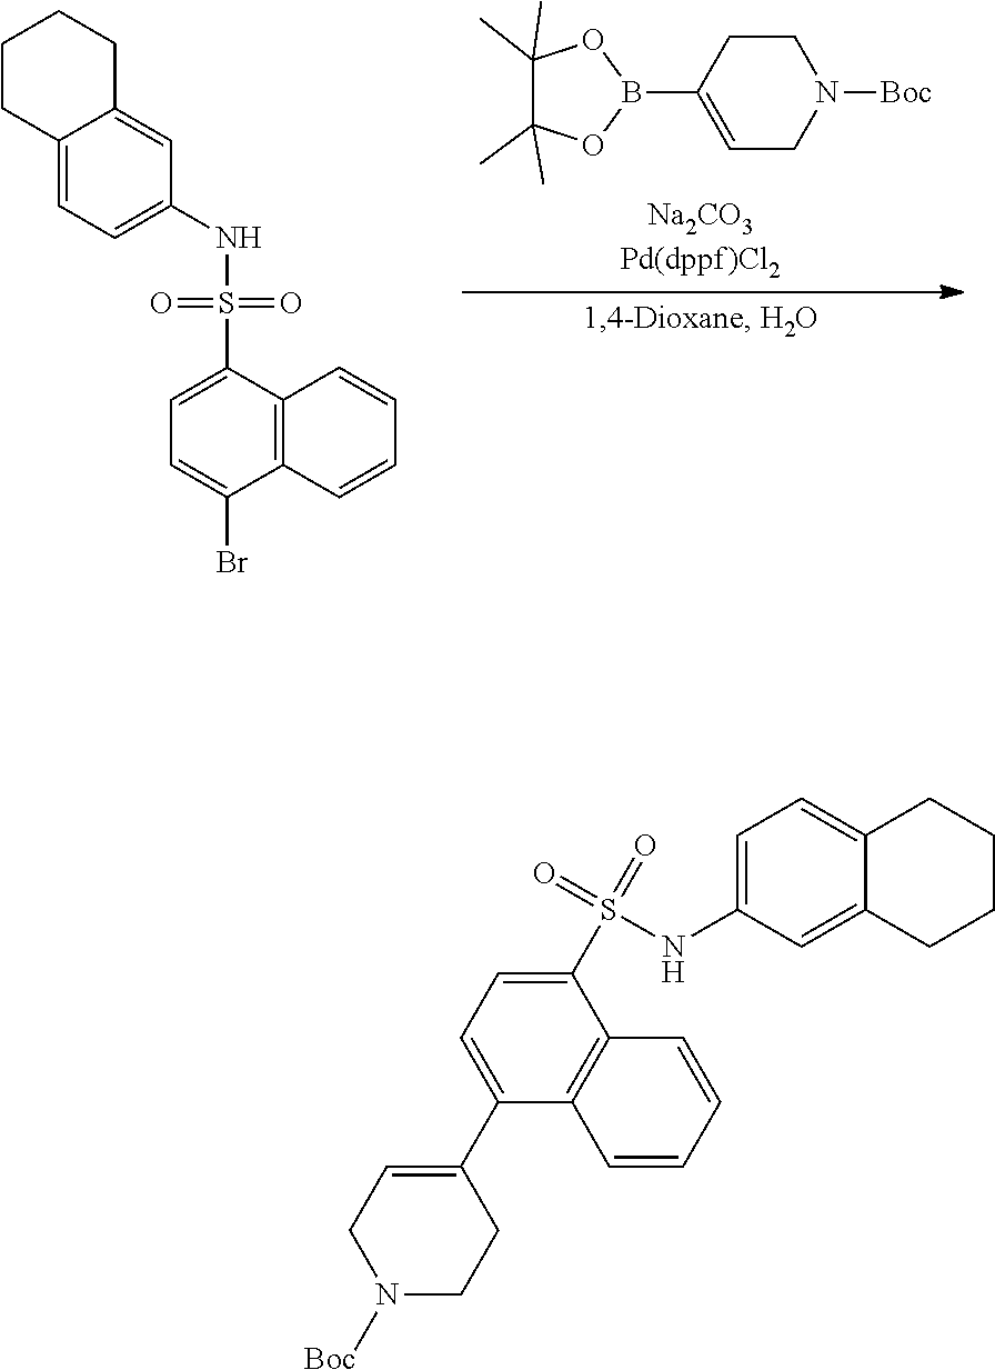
C1=C(Br)C2=C(C(S(NC3=CC=C4CCCCC4=C3)(=O)=O)=C1)C=CC=C2.O1B(C2=CCN([Boc])CC2)OC(C)(C)C1(C)C.C1(C2=CC=C(S(NC3=CC=C4C(=C3)CCCC4)(=O)=O)C3=C2C=CC=C3)=CCN([Boc])CC1
